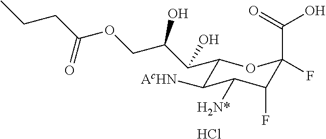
Cl.C1(C(C(COC(CCC)=O)O)O)C([AcHN])C([H2N*])C(F)C(C(=O)O)(F)O1
